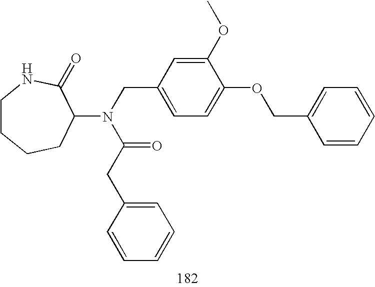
C1(N(CC2=CC=C(OCC3=CC=CC=C3)C(OC)=C2)C(=O)CC2=CC=CC=C2)C(=O)NCCCC1
